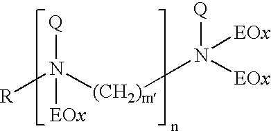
[R]N([(CH2)m]N([EOx])([Q])[EOx])([Q])[EOx]
